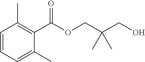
C(OCC(CO)(C)C)(C1=C(C)C=CC=C1C)=O
